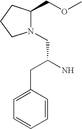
N1(CC(N)CC2=CC=CC=C2)C(COC)CCC1
